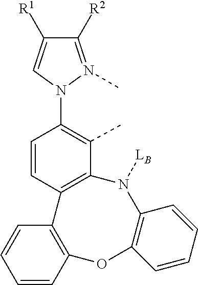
CC1=C(N2N(C)=C([R2])C([R1])=C2)C=CC2=C1N([LB])C1=C(OC3=C2C=CC=C3)C=CC=C1
